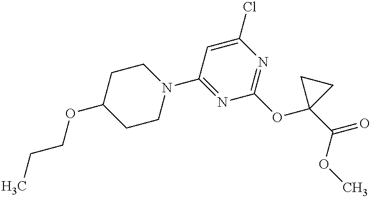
C1=C(Cl)N=C(OC2(C(=O)OC)CC2)N=C1N1CCC(OCCC)CC1
